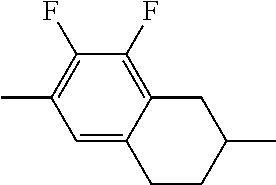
C1=C2C(=C(F)C(F)=C1C)CC(C)CC2
